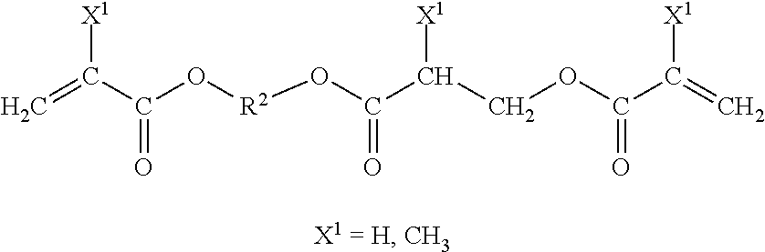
C=C(C(O[R2]OC(C(COC(C(=C)[X1])=O)[X1])=O)=O)[X1]
